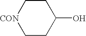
C1C[CON]CCC1O
